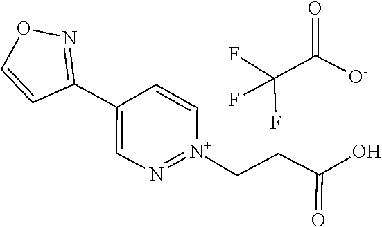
O=C(CC[N+]1=NC=C(C2=NOC=C2)C=C1)O.FC(F)(F)C(=O)[O-]
